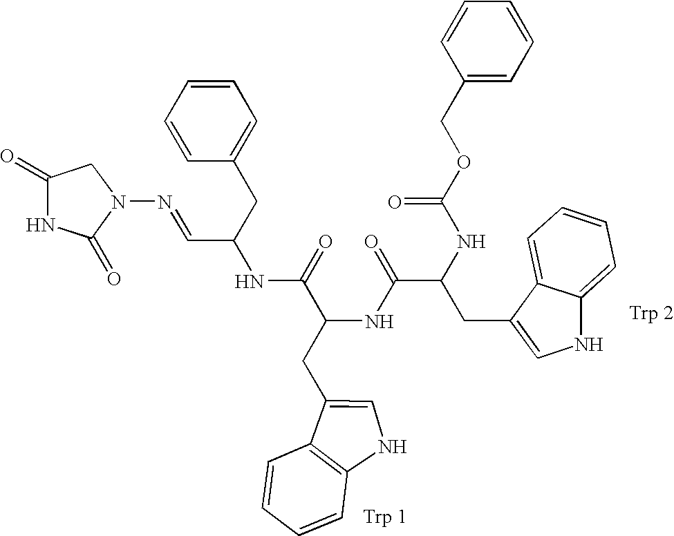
C1(=O)NC(=O)N(N=CC(CC2=CC=CC=C2)NC(=O)C(NC(=O)C(NC(OCC2=CC=CC=C2)=O)CC2=CNC3=CC=CC=C23)CC2=CNC3=C2C=CC=C3)C1
